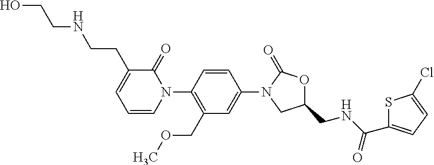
C1=CC(N2C(=O)C(CCNCCO)=CC=C2)=C(COC)C=C1N1CC(CNC(C2=CC=C(Cl)S2)=O)OC1=O
